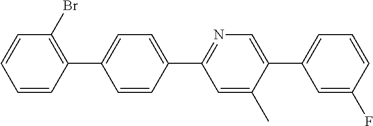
C1=CC(C2=NC=C(C3=CC=CC(F)=C3)C(C)=C2)=CC=C1C1=C(Br)C=CC=C1
